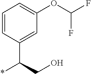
C1=CC(C(CO)*)=CC(OC(F)F)=C1
